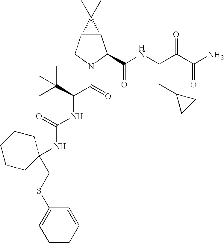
C12C(CN(C(C(NC(=O)NC3(CSC4=CC=CC=C4)CCCCC3)C(C)(C)C)=O)C1C(NC(C(C(N)=O)=O)CC1CC1)=O)C2(C)C
